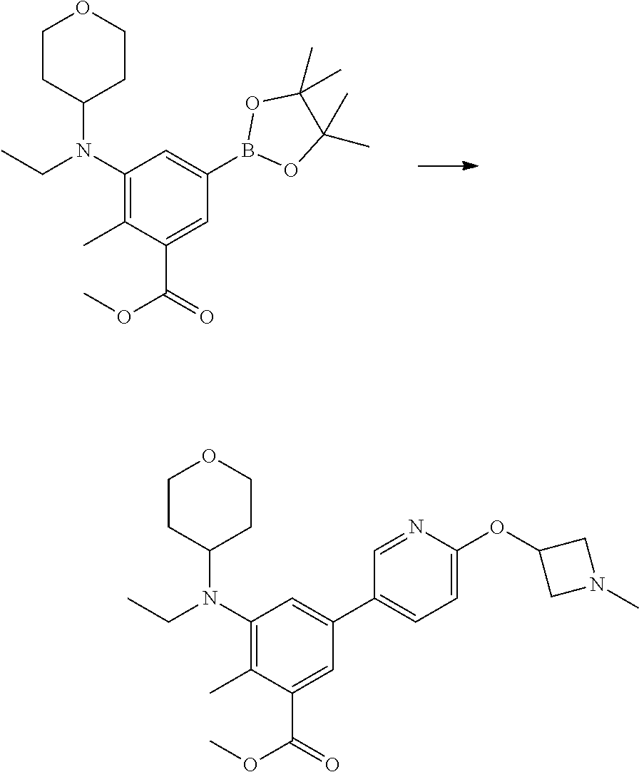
C1CC(N(C2=C(C)C(C(=O)OC)=CC(B3OC(C)(C)C(C)(C)O3)=C2)CC)CCO1.C1CC(N(C2=C(C)C(C(=O)OC)=CC(C3=CC=C(OC4CN(C)C4)N=C3)=C2)CC)CCO1
